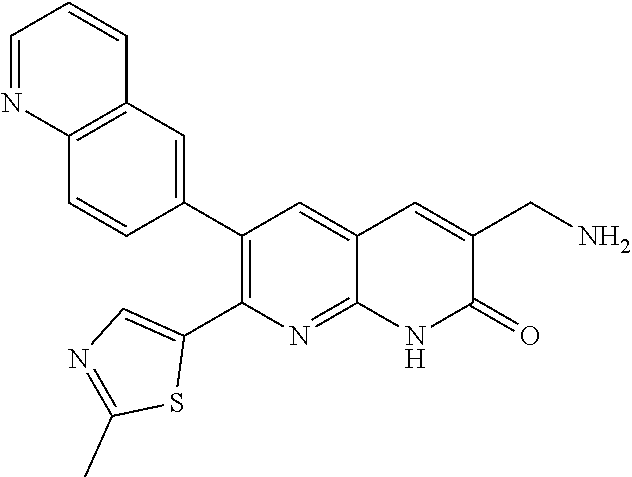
C12=C(C=C(C3=C(C4=CN=C(C)S4)N=C4C(=C3)C=C(CN)C(=O)N4)C=C1)C=CC=N2
